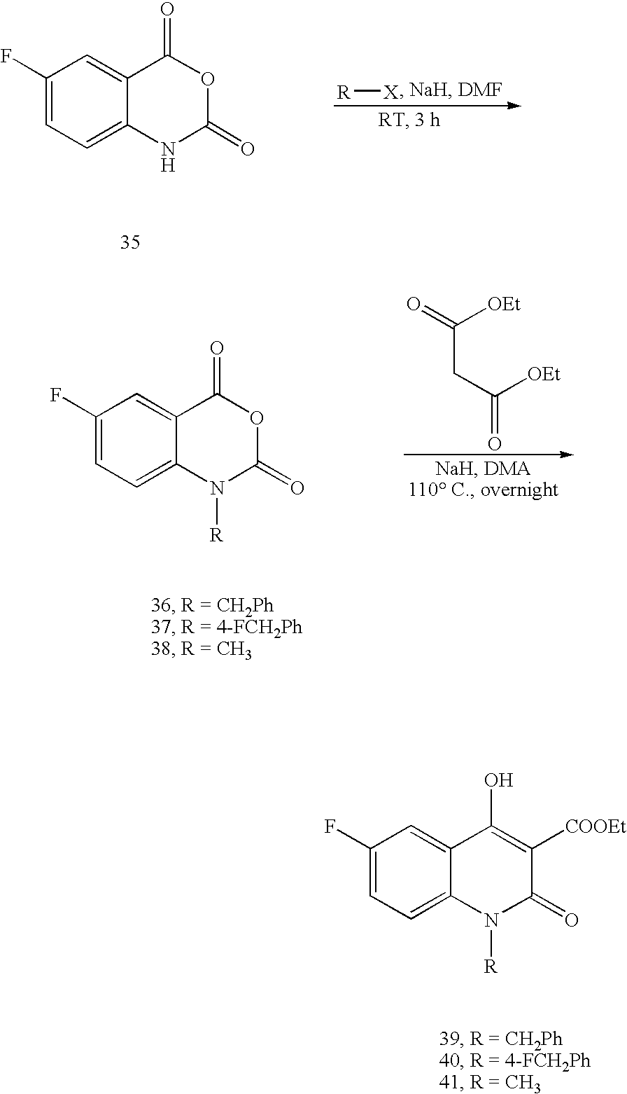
C1(F)=CC=C2C(=C1)C(=O)OC(=O)N2[R].C(=O)([OEt])CC([OEt])=O.C1(F)=CC=C2C(=C1)C(O)=C([COOEt])C(=O)N2[R].C1(F)=CC=C2C(=C1)C(=O)OC(=O)N2.[R][X]
